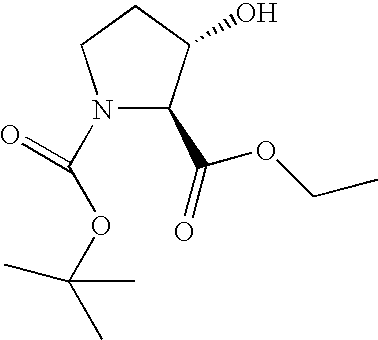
N1(C(OC(C)(C)C)=O)C(C(=O)OCC)C(O)CC1
